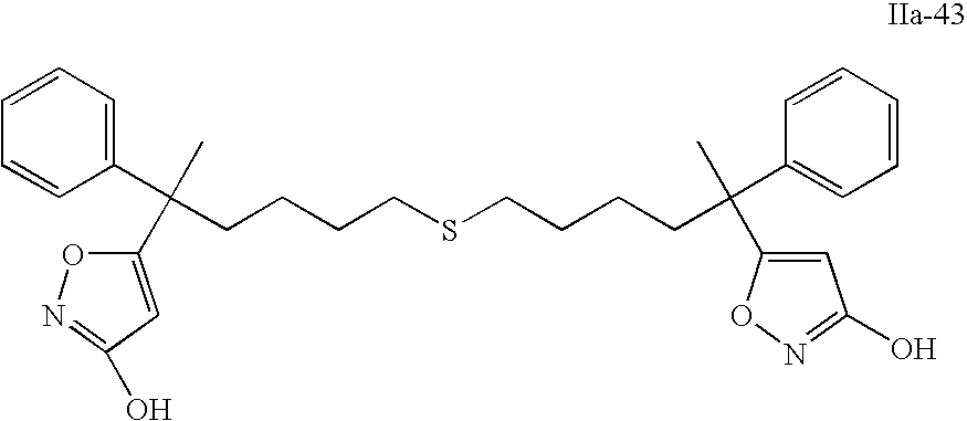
C(SCCCCC(C1=CC=CC=C1)(C)C1=CC(O)=NO1)CCCC(C1=CC=CC=C1)(C)C1=CC(O)=NO1
